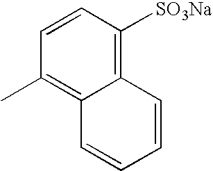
CC1=C2C(=C([SO3Na])C=C1)C=CC=C2
